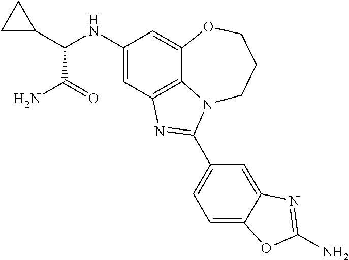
C1(NC(C2CC2)C(N)=O)=CC2=C3C(=C1)OCCCN3C(C1=CC=C3C(=C1)N=C(N)O3)=N2
